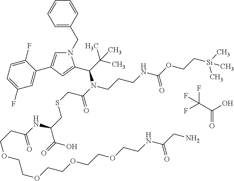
S(CC(=O)N(C(C(C)(C)C)C1=CC(C2=CC(F)=CC=C2F)=CN1CC1=CC=CC=C1)CCCNC(OCC[Si](C)(C)C)=O)CC(C(=O)O)NC(CCOCCOCCOCCOCCNC(CN)=O)=O.FC(C(=O)O)(F)F
